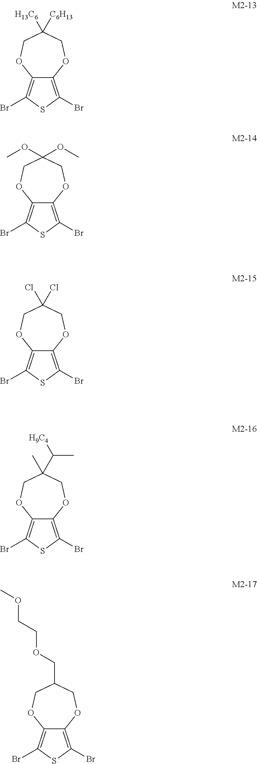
C12=C(Br)SC(Br)=C1OCC([H13C6])([C6H13])CO2.C12=C(Br)SC(Br)=C1OCC(OC)(OC)CO2.C12=C(Br)SC(Br)=C1OCC(Cl)(Cl)CO2.C12=C(Br)SC(Br)=C1OCC(C)(C([H9C4])C)CO2.C12=C(Br)SC(Br)=C1OCC(COCCOC)CO2
